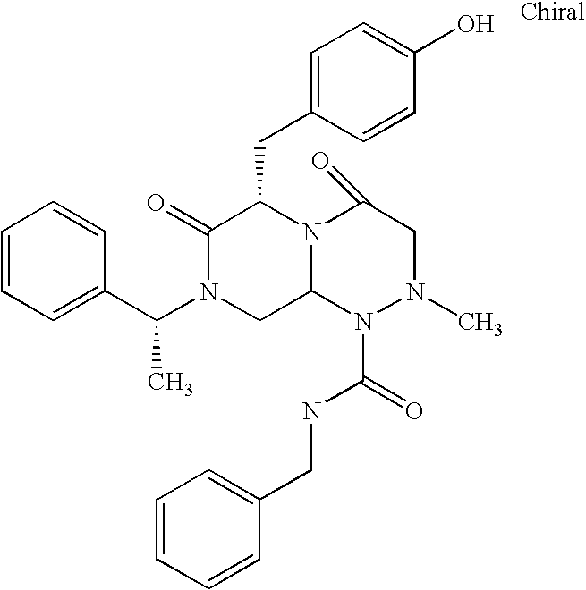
C1=CC(C(N2CC3N(C(CC4=CC=C(O)C=C4)C2=O)C(=O)CN(C)N3C(NCC2=CC=CC=C2)=O)C)=CC=C1
